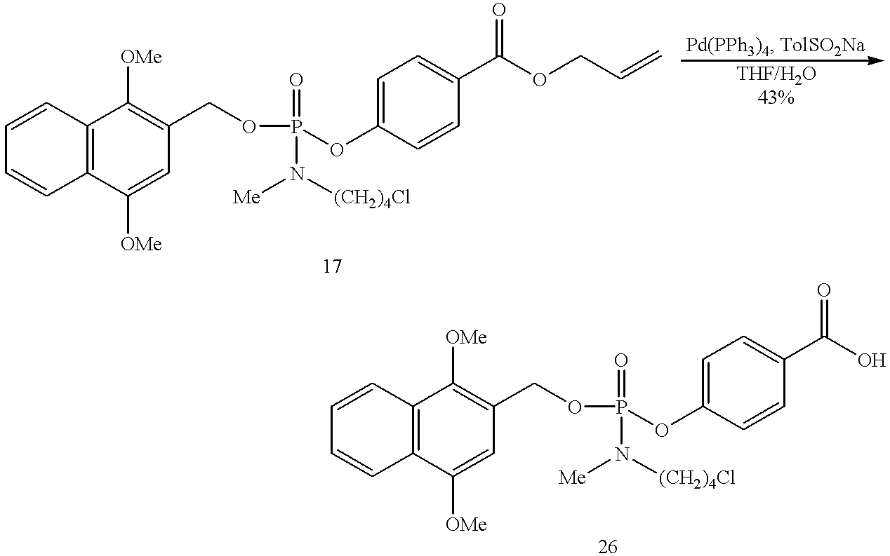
O(P(OC1=CC=C(C(OCC=C)=O)C=C1)(=O)N([Me])[(CH2)4Cl])CC1=C([OMe])C2=C(C([OMe])=C1)C=CC=C2.O(P(OC1=CC=C(C(O)=O)C=C1)(=O)N([Me])[(CH2)4Cl])CC1=C([OMe])C2=C(C([OMe])=C1)C=CC=C2
